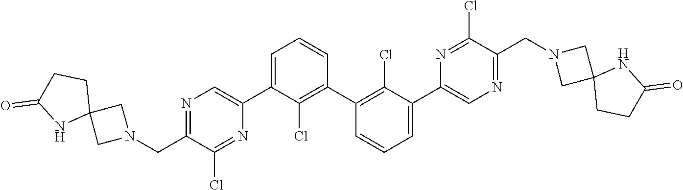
N1=C(CN2CC3(C2)CCC(=O)N3)C(Cl)=NC(C2=CC=CC(C3=C(Cl)C(C4=CN=C(CN5CC6(C5)CCC(=O)N6)C(Cl)=N4)=CC=C3)=C2Cl)=C1
